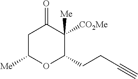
C1C([Me])OC(CCC#C)C([CO2Me])([Me])C1=O
